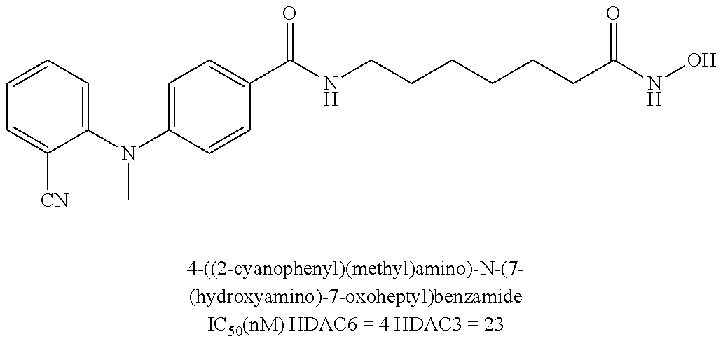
C1=CC=C(N(C2=CC=C(C(NCCCCCCC(NO)=O)=O)C=C2)C)C([CN])=C1
